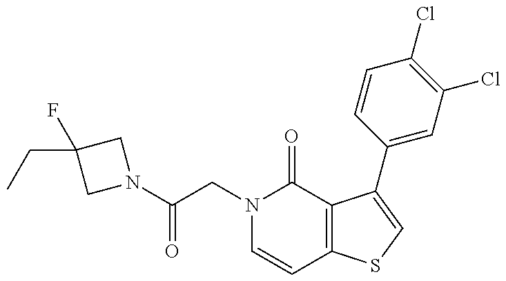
N1(C(CN2C=CC3=C(C2=O)C(C2=CC(Cl)=C(Cl)C=C2)=CS3)=O)CC(F)(CC)C1
